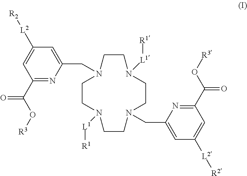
N1(CC2=CC([L2][R2])=CC(C(=O)O[R3])=N2)CCN([L1][R1])CCN(CC2=CC([L2][R2])=CC(C(=O)O[R3])=N2)CCN([L1][R1])CC1
